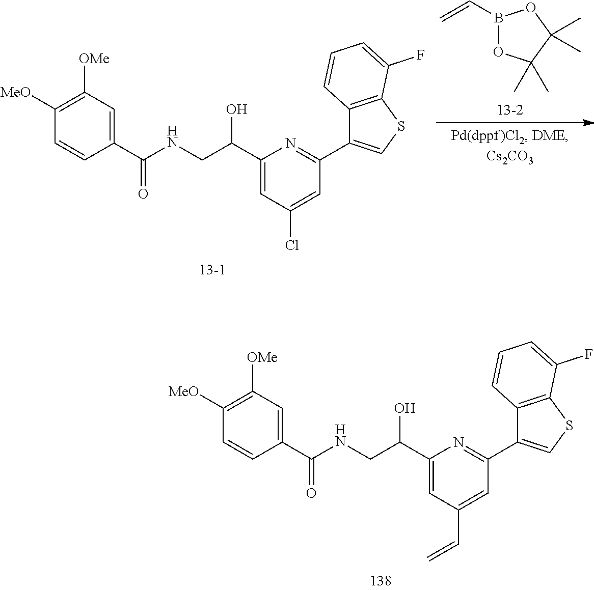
C1([MeO])=C([OMe])C=C(C(NCC(C2=CC(C=C)=CC(C3=CSC4=C3C=CC=C4F)=N2)O)=O)C=C1.C1([MeO])=C([OMe])C=C(C(NCC(C2=CC(Cl)=CC(C3=CSC4=C3C=CC=C4F)=N2)O)=O)C=C1.B1(C=C)OC(C)(C)C(C)(C)O1
